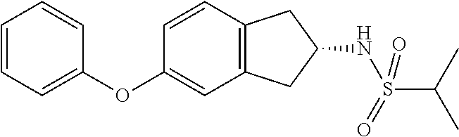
C1=CC2=C(C=C1OC1=CC=CC=C1)CC(NS(C(C)C)(=O)=O)C2
